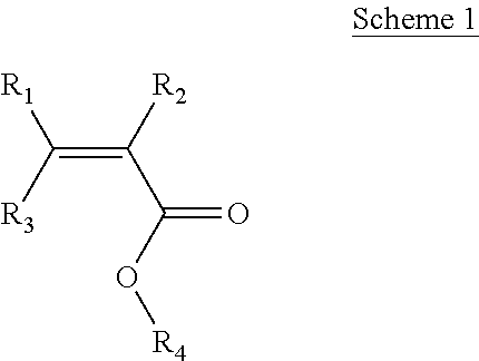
C(=C([R2])C(=O)O[R4])([R1])[R3]
